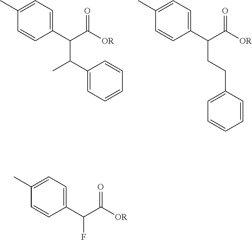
C1(C(C([OR])=O)C(C2=CC=CC=C2)C)=CC=C(C)C=C1.C1(C(C([OR])=O)CCC2=CC=CC=C2)=CC=C(C)C=C1.C1(C(C([OR])=O)F)=CC=C(C)C=C1
